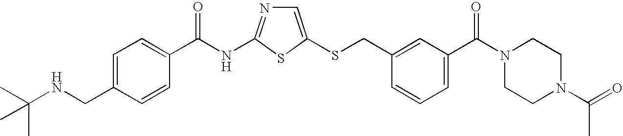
C1=C(SCC2=CC(C(N3CCN(C(=O)C)CC3)=O)=CC=C2)SC(NC(=O)C2=CC=C(CNC(C)(C)C)C=C2)=N1
